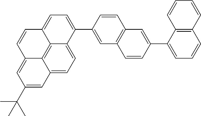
C12=CC=C3C4=C1C(=CC(C(C)(C)C)=C2)C=CC4=CC=C3C1=CC2=C(C=C1)C=C(C1=CC=CC3=C1C=CC=C3)C=C2
